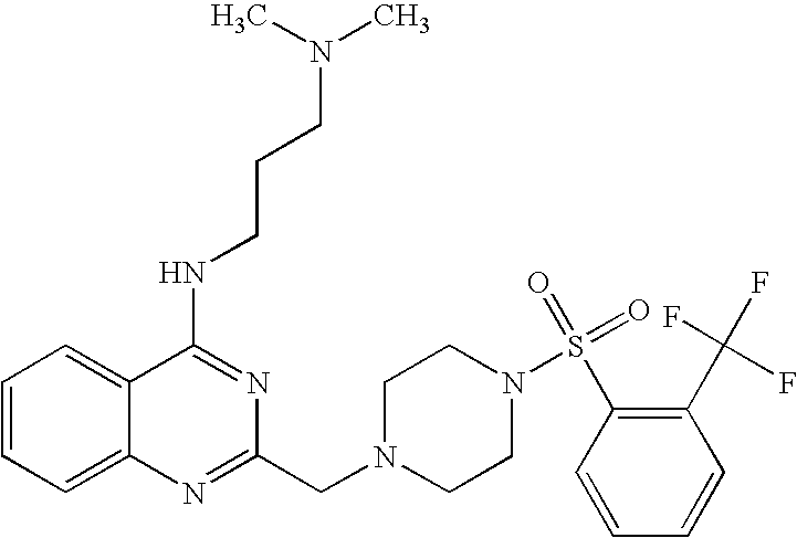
C1=CC=C2C(=C1)C(NCCCN(C)C)=NC(CN1CCN(S(=O)(=O)C3=C(C(F)(F)F)C=CC=C3)CC1)=N2
